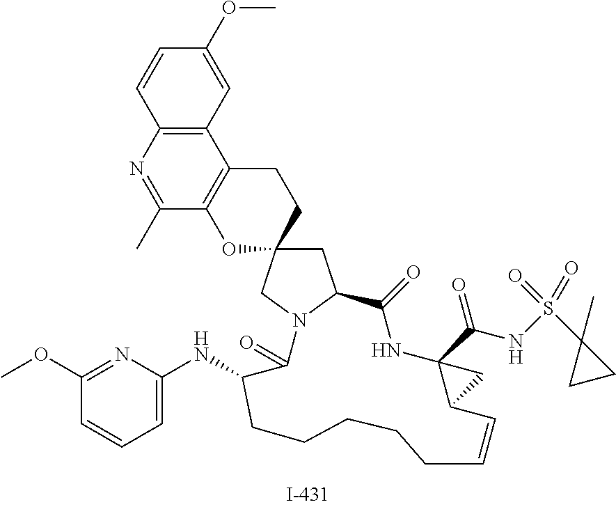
C1=CC2=C(C=C1OC)C1=C(C(C)=N2)OC2(CC1)CC1N(C2)C(=O)C(NC2=CC=CC(OC)=N2)CCCCCC=CC2C(C(NS(C3(C)CC3)(=O)=O)=O)(NC1=O)C2
